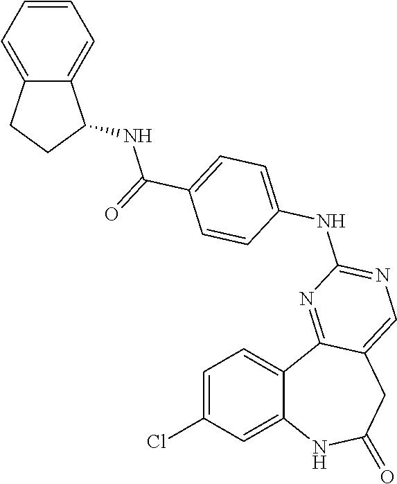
C1=C(Cl)C=C2C(=C1)C1=NC(NC3=CC=C(C(=O)NC4C5=CC=CC=C5CC4)C=C3)=NC=C1CC(=O)N2
